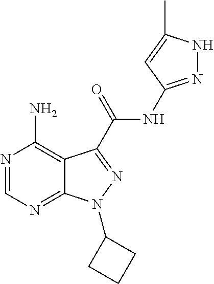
N1=CN=C2C(=C1N)C(C(=O)NC1=NNC(C)=C1)=NN2C1CCC1
